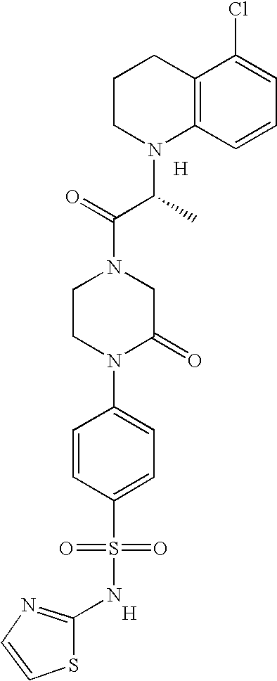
[H].C12=C(C=CC=C1Cl)N(C(C(N1CCN(C3=CC=C(S(=O)(=O)NC4=NC=CS4)C=C3)C(=O)C1)=O)C)CCC2.[H]
